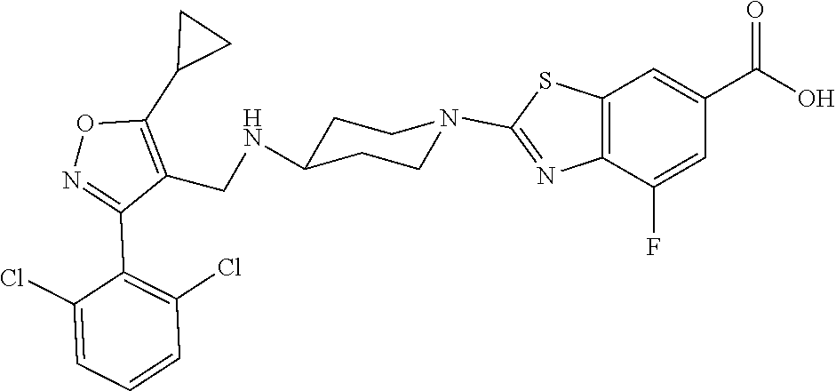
C1CC(NCC2=C(C3CC3)ON=C2C2=C(Cl)C=CC=C2Cl)CCN1C1=NC2=C(C=C(C(O)=O)C=C2F)S1
